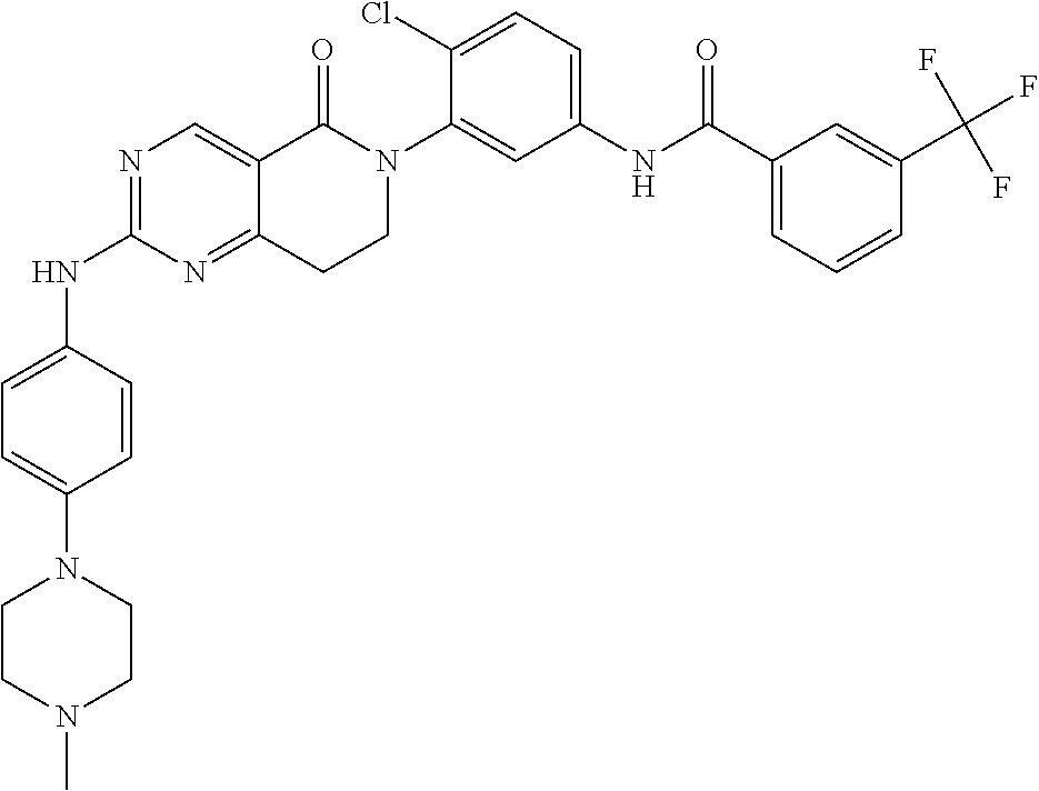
N1=C(NC2=CC=C(N3CCN(C)CC3)C=C2)N=C2C(=C1)C(=O)N(C1=CC(NC(C3=CC=CC(C(F)(F)F)=C3)=O)=CC=C1Cl)CC2
